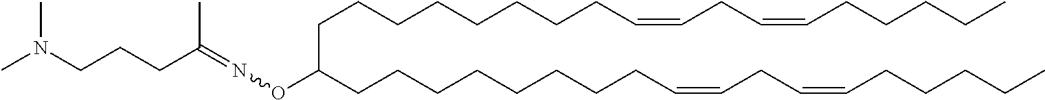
C(C(CCCCCCCCC=CCC=CCCCCC)ON=C(C)CCCN(C)C)CCCCCCCC=CCC=CCCCCC
